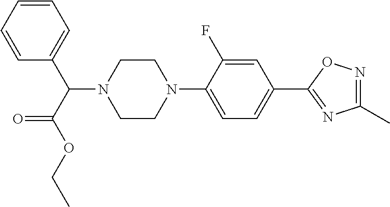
C1=CC=CC(C(C(OCC)=O)N2CCN(C3=CC=C(C4=NC(C)=NO4)C=C3F)CC2)=C1
